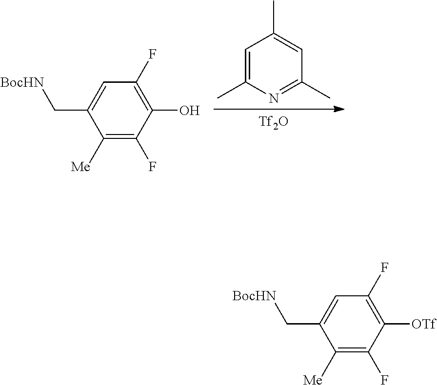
C1=C(C)N=C(C)C=C1C.[Tf2O].C1([Me])=C(F)C(O)=C(F)C=C1C[BocHN].C1([Me])=C(F)C([OTf])=C(F)C=C1C[BocHN]
